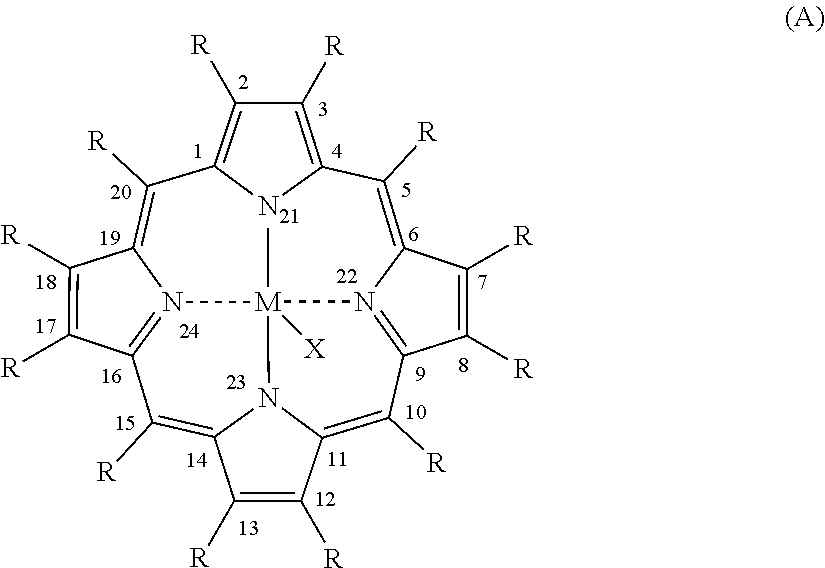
C1([R])=C2N3=C(C([R])=C2[R])C([R])=C2N4C(=C([R])C5=N6C(=C([R])C7=C([R])C([R])=C1[N21]7[M]346[X])C([R])=C5[R])C([R])=C2[R]
